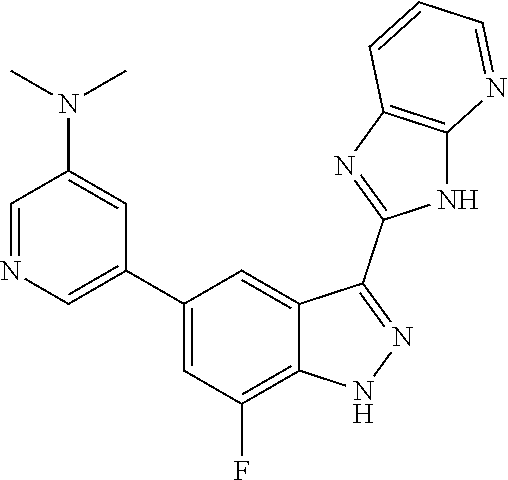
C1=NC=C(C2=CC(F)=C3C(=C2)C(C2=NC4=C(N2)N=CC=C4)=NN3)C=C1N(C)C
